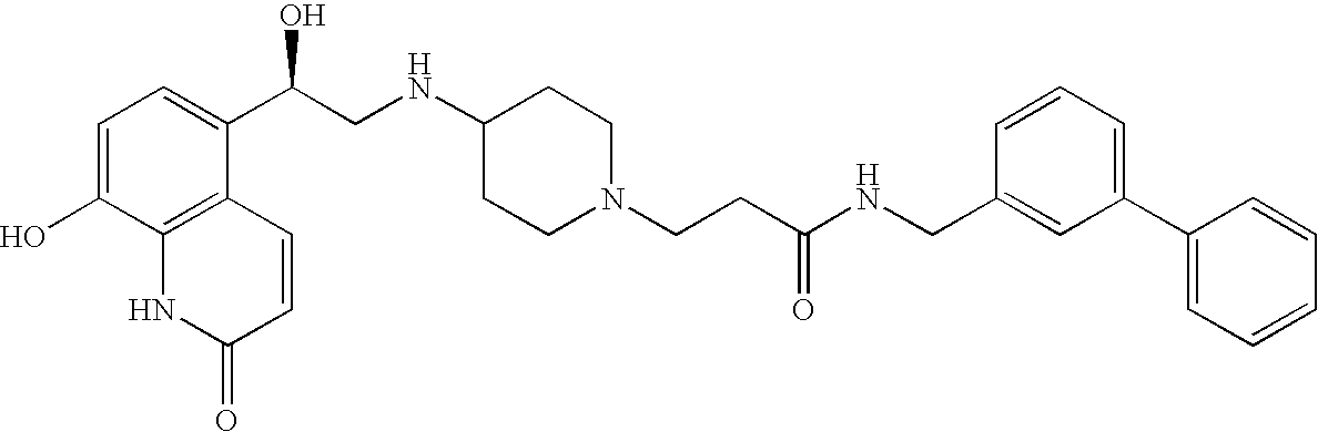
C1=C(O)C2=C(C(C(CNC3CCN(CCC(NCC4=CC(C5=CC=CC=C5)=CC=C4)=O)CC3)O)=C1)C=CC(=O)N2
